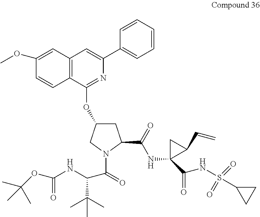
C12=C(C(OC3CC(C(=O)NC4(C(NS(C5CC5)(=O)=O)=O)C(C=C)C4)N(C(C(NC(=O)OC(C)(C)C)C(C)(C)C)=O)C3)=NC(C3=CC=CC=C3)=C1)C=CC(OC)=C2
